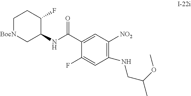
N(C1=C([NO2])C=C(C(NC2C[BocN]CCC2F)=O)C(F)=C1)CC(OC)C
